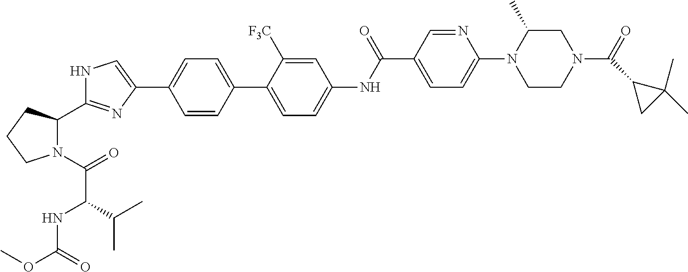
C1=CC(C2=CC=C(NC(C3=CC=C(N4CCN(C(=O)C5CC5(C)C)CC4C)N=C3)=O)C=C2[F3C])=CC=C1C1=CNC(C2N(C(=O)C(NC(OC)=O)C(C)C)CCC2)=N1
